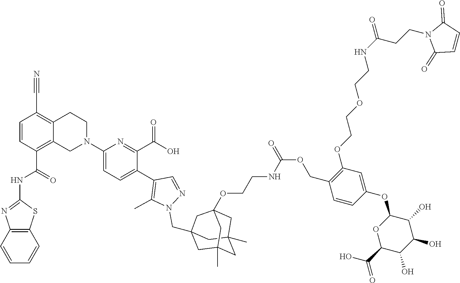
C12=C(C=CC=C1)SC(NC(C1=C3C(=C(C#N)C=C1)CCN(C1=CC=C(C4=C(C)N(CC56CC7(C)CC(C)(C5)CC(OCCNC(OCC5=C(OCCOCCNC(CCN8C(=O)C=CC8=O)=O)C=C(OC8OC(C(O)=O)C(O)C(O)C8O)C=C5)=O)(C7)C6)N=C4)C(C(O)=O)=N1)C3)=O)=N2
